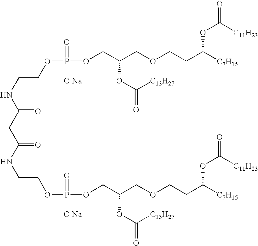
C(NC(CC(NCCOP([O Na])(=O)OCC(COCCC([C7H15])OC([C11H23])=O)OC(=O)[C13H27])=O)=O)COP(=O)([O Na])OCC(COCCC([C7H15])OC(=O)[C11H23])OC([C13H27])=O
